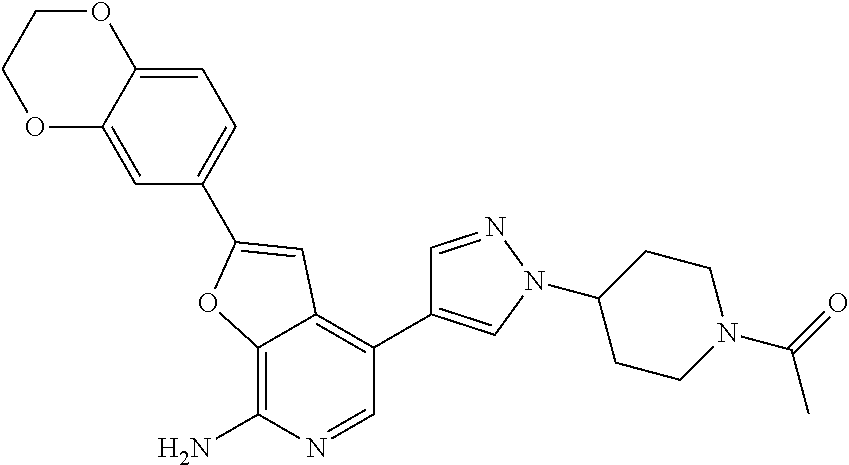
C12=C(N)N=CC(C3=CN(C4CCN(C(C)=O)CC4)N=C3)=C1C=C(C1=CC=C3C(=C1)OCCO3)O2
